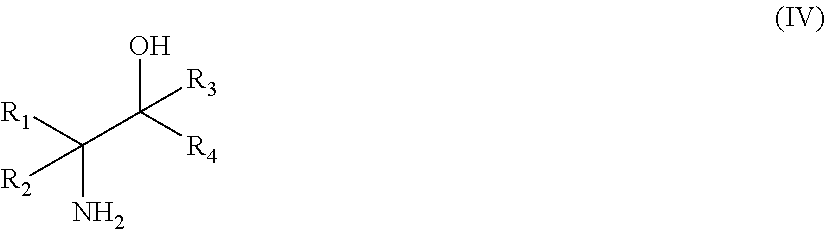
C(C([R4])(O)[R3])([R1])(N)[R2]
